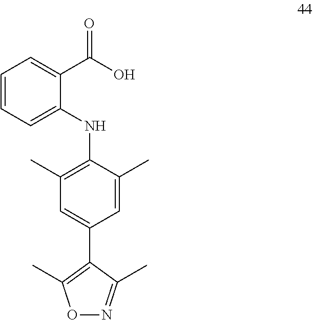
C1=CC=C(NC2=C(C)C=C(C3=C(C)ON=C3C)C=C2C)C(C(O)=O)=C1
